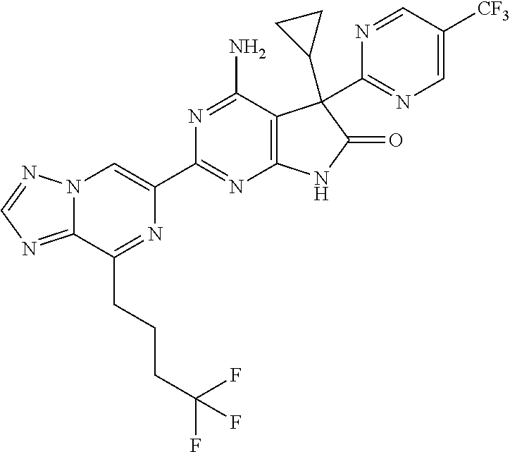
C12=NC=NN1C=C(C1=NC3=C(C(N)=N1)C(C1CC1)(C1=NC=C([CF3])C=N1)C(=O)N3)N=C2CCCC(F)(F)F
